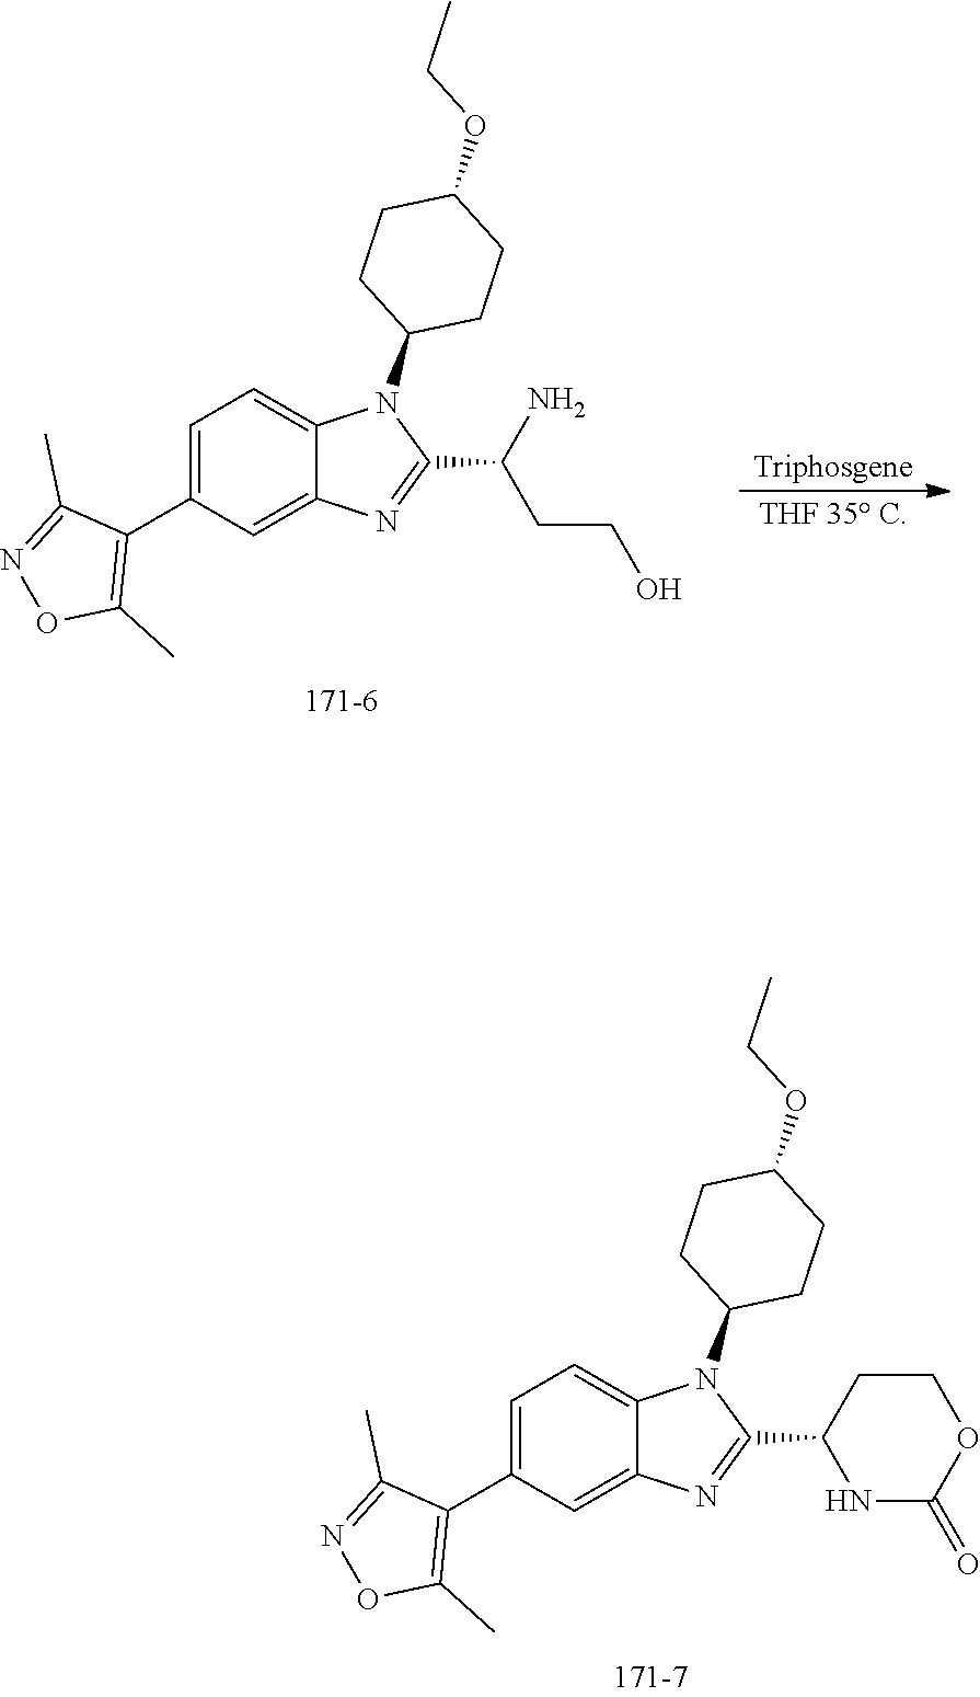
[Triphosgene].[THF 35 C].C1=C(C2=C(C)ON=C2C)C=C2C(=C1)N(C1CCC(OCC)CC1)C(C(N)CCO)=N2.C1=C(C2=C(C)ON=C2C)C=C2C(=C1)N(C1CCC(OCC)CC1)C(C1CCOC(=O)N1)=N2
